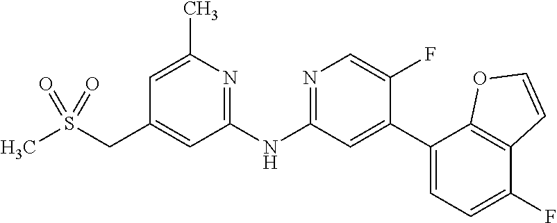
C1(C)=CC(CS(C)(=O)=O)=CC(NC2=NC=C(F)C(C3=CC=C(F)C4=C3OC=C4)=C2)=N1
